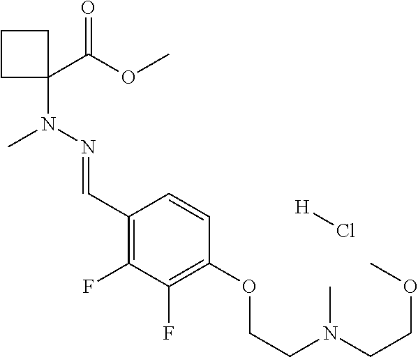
C1(C(OC)=O)(N(N=CC2=C(F)C(F)=C(OCCN(CCOC)C)C=C2)C)CCC1.[H]Cl
